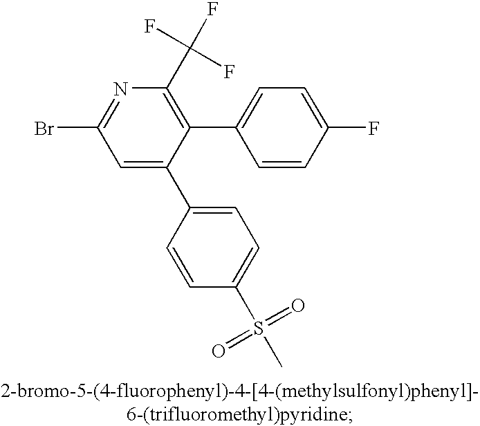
C1=C(C2=CC=C(S(C)(=O)=O)C=C2)C(C2=CC=C(F)C=C2)=C(C(F)(F)F)N=C1Br
